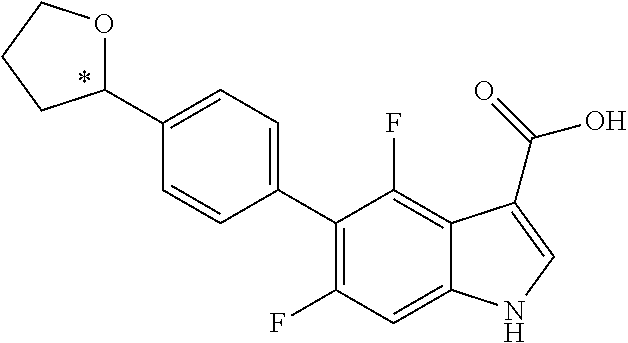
C1(C2=CC=C(C3OCCC3)C=C2)=C(F)C=C2C(=C1F)C(C(=O)O)=CN2
